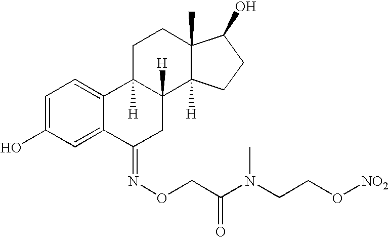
C1=C2C(=CC=C1O)C1([H])C([H])(CC2=NOCC(N(CCO[NO2])C)=O)C2([H])C(C)(CC1)C(O)CC2
